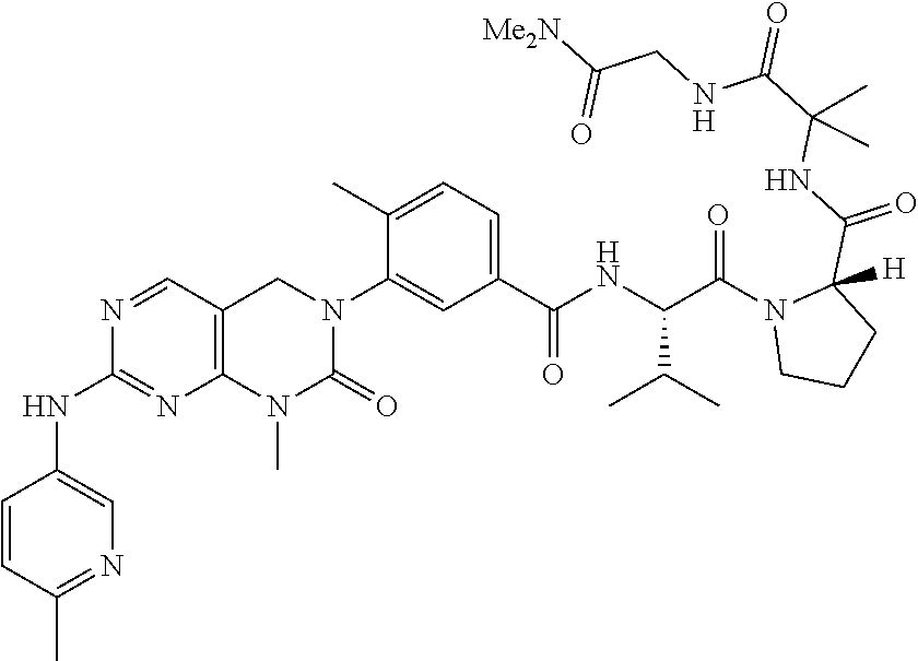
N1=CC2=C(N=C1NC1=CN=C(C)C=C1)N(C)C(=O)N(C1=CC(C(NC(C(N3CCCC3(C(=O)NC(C(=O)NCC([Me2N])=O)(C)C)[H])=O)C(C)C)=O)=CC=C1C)C2
